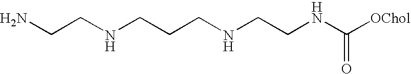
NCCNCCCNCCNC([OChol])=O
